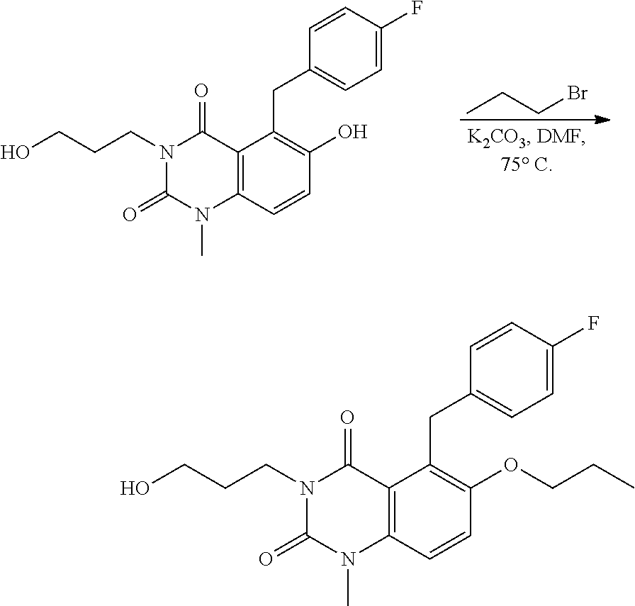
BrCCC.C12=C(C=CC(O)=C1CC1=CC=C(F)C=C1)N(C)C(=O)N(CCCO)C2=O.C12=C(C=CC(OCCC)=C1CC1=CC=C(F)C=C1)N(C)C(=O)N(CCCO)C2=O
